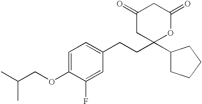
C1(=O)CC(C2CCCC2)(CCC2=CC=C(OCC(C)C)C(F)=C2)OC(=O)C1
